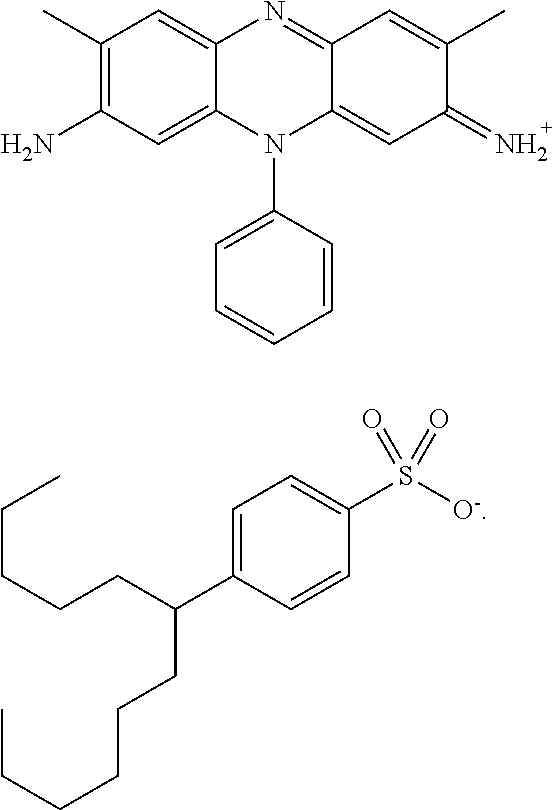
C1(C)=C(N)C=C2C(=C1)N=C1C(=CC(=N)C(C)=C1)N2C1=CC=CC=C1.C1=C(C(CCCCC)CCCCCC)C=CC(S([O-])(=O)=O)=C1
